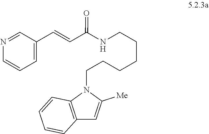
C12=C(N(CCCCCCNC(C=CC3=CC=CN=C3)=O)C([Me])=C1)C=CC=C2
